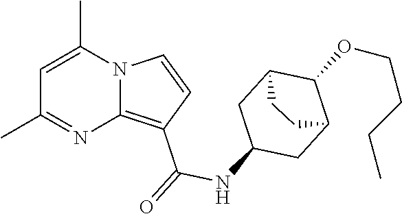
C1(C)=NC2=C(C(=O)NC3CC4C(OCCCC)C(C3)CC4)C=CN2C(C)=C1
